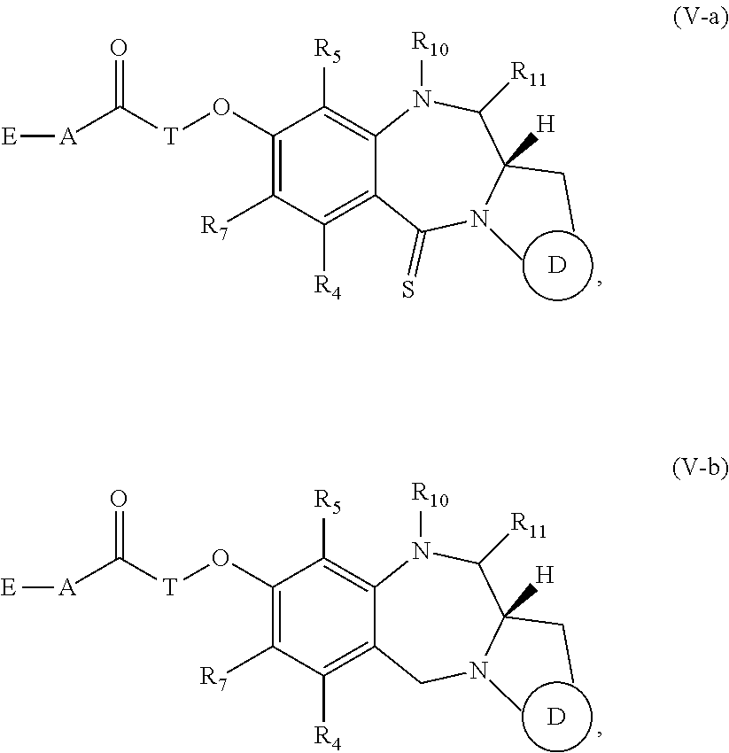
[E][A]C([T]OC1=C([R7])C([R4])=C2C(=C1[R5])N([R10])C([R11])C(CC)([H])N(C)C2=S)=O.[D].[E][A]C([T]OC1=C([R7])C([R4])=C2C(=C1[R5])N([R10])C([R11])C(CC)([H])N(C)C2)=O.[D]
